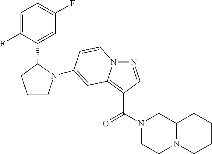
N1=CC(C(=O)N2CCN3C(C2)CCCC3)=C2N1C=CC(N1CCCC1C1=CC(F)=CC=C1F)=C2
